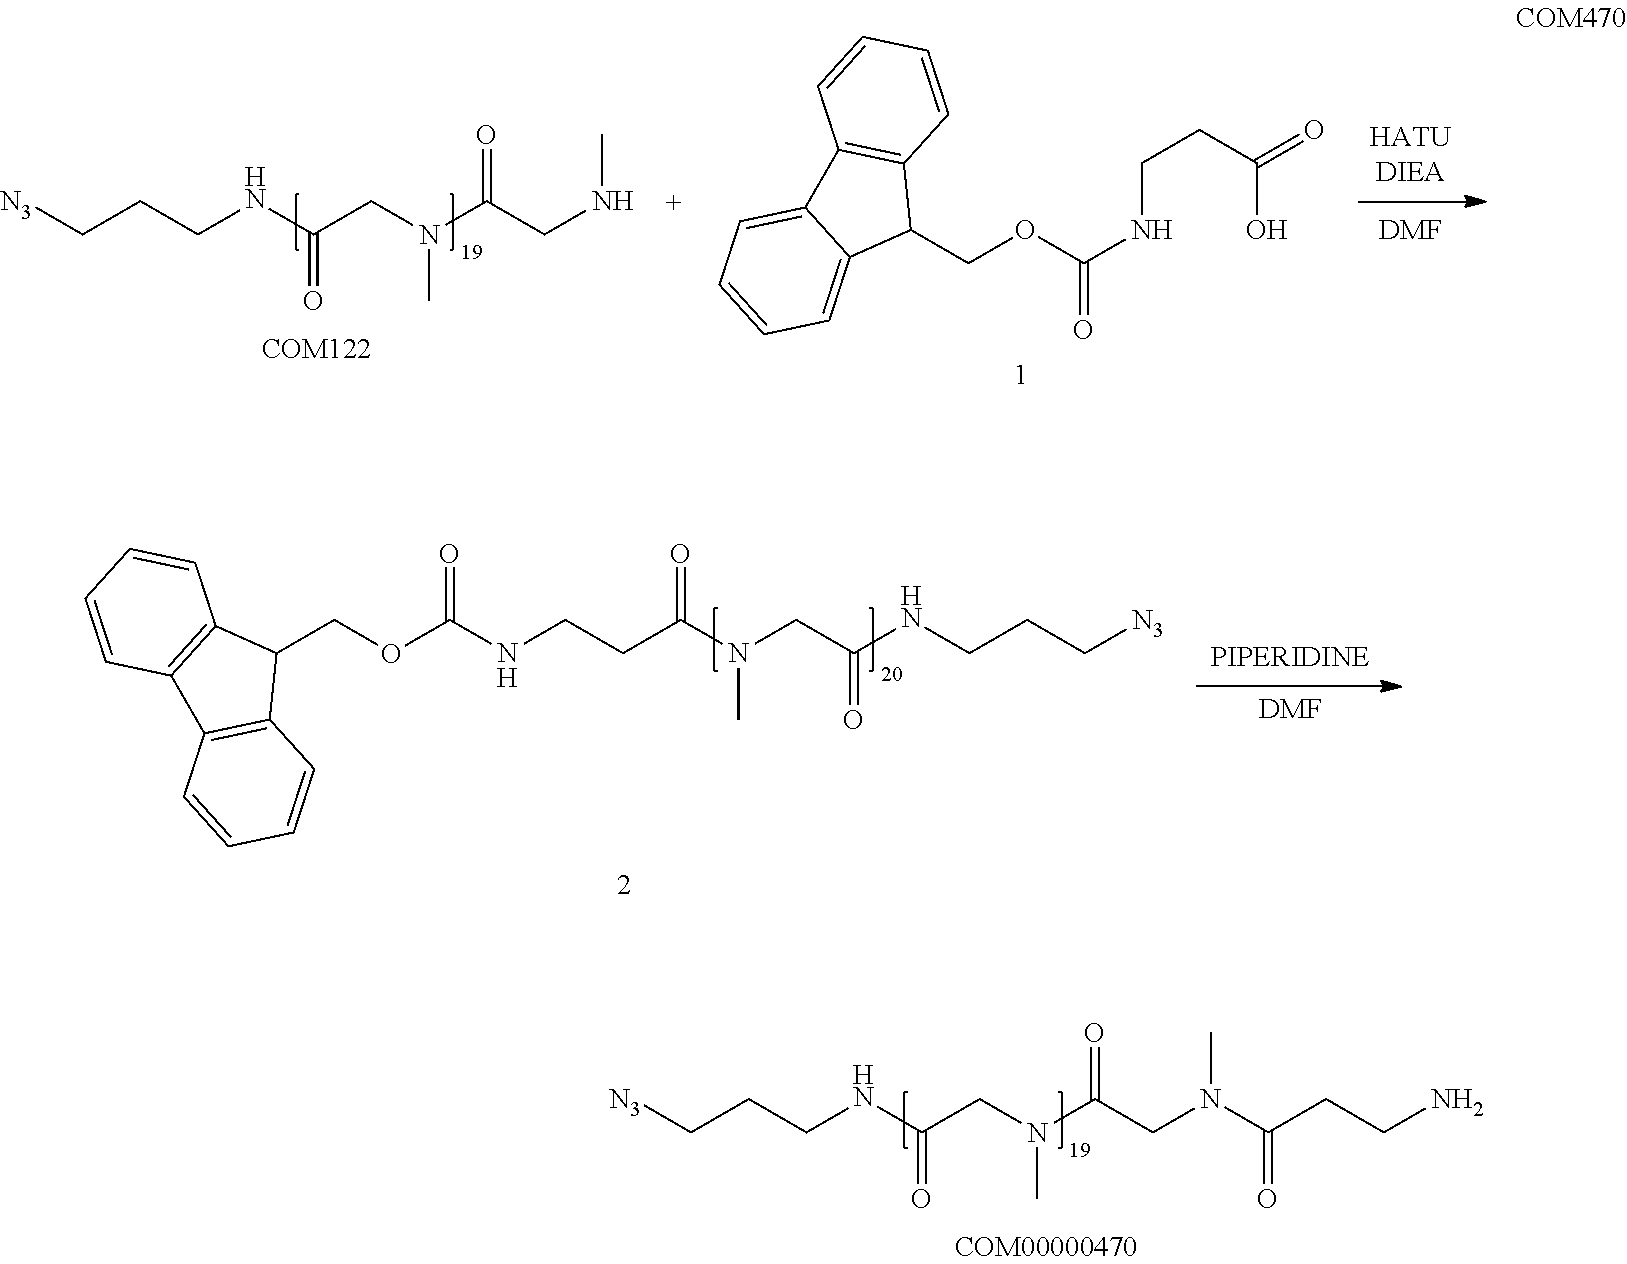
N(C(CN(C(CNC)=O)C)=O)CCC[N3].[DMF].C(NC(OCC1C2=C(C3=CC=CC=C13)C=CC=C2)=O)CC(O)=O.N(C(CN(C(CN(C(CCN)=O)C)=O)C)=O)CCC[N3].[DMF].N(C(CN(C(CCNC(OCC1C2=C(C3=C1C=CC=C3)C=CC=C2)=O)=O)C)=O)CCC[N3]
